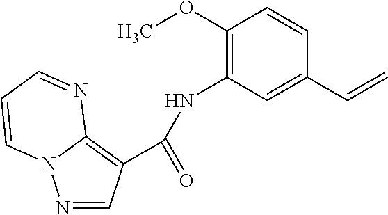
N1=CC(C(=O)NC2=C(OC)C=CC(C=C)=C2)=C2N1C=CC=N2
